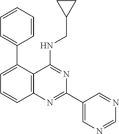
C1=CC=CC=C1C1=CC=CC2=C1C(NCC1CC1)=NC(C1=CN=CN=C1)=N2
